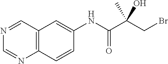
C(C(C(NC1=CC2=C(C=C1)N=CN=C2)=O)(O)C)Br
